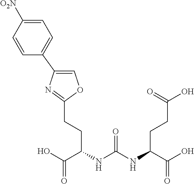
C1(CCC(C(O)=O)NC(NC(CCC(=O)O)C(=O)O)=O)=NC(C2=CC=C([O2N])C=C2)=CO1
